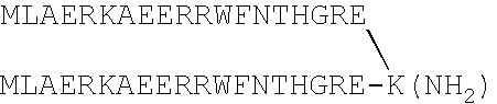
[MLAERKAEERRWFNTHGRE][MLAERKAEERRWFNTHGRE-K(NH2)]
